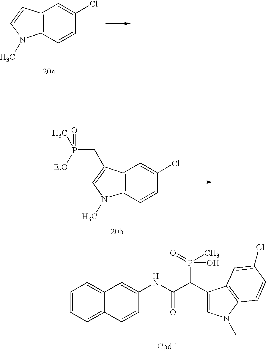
C12=CC=CC=C1C=CC(NC(C(C1=CN(C)C3=C1C=C(Cl)C=C3)P(C)(=O)O)=O)=C2.C12=C(C=CC(Cl)=C1)N(C)C=C2.C12=C(C=CC(Cl)=C1)N(C)C=C2CP(C)([EtO])=O
